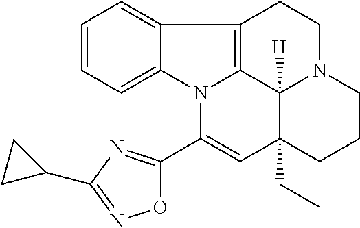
C1=CC=C2C(=C1)C1=C3N2C(C2=NC(C4CC4)=NO2)=CC2(CC)C3([H])N(CC1)CCC2
